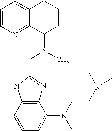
C12=CC=CN=C1C(N(C)CC1=NC3=C(N1)C=CC=C3N(CCN(C)C)C)CCC2
